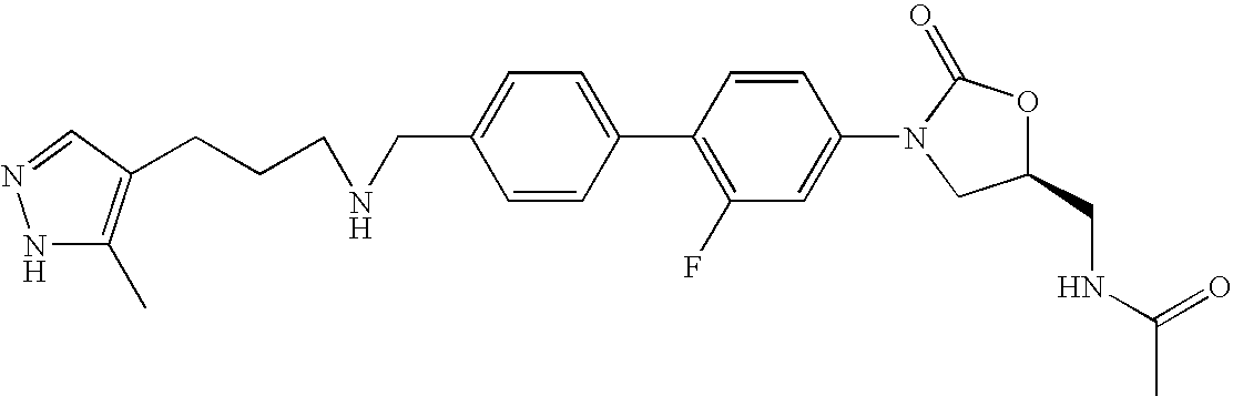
C1=C(CNCCCC2=C(C)NN=C2)C=CC(C2=C(F)C=C(N3CC(CNC(C)=O)OC3=O)C=C2)=C1
